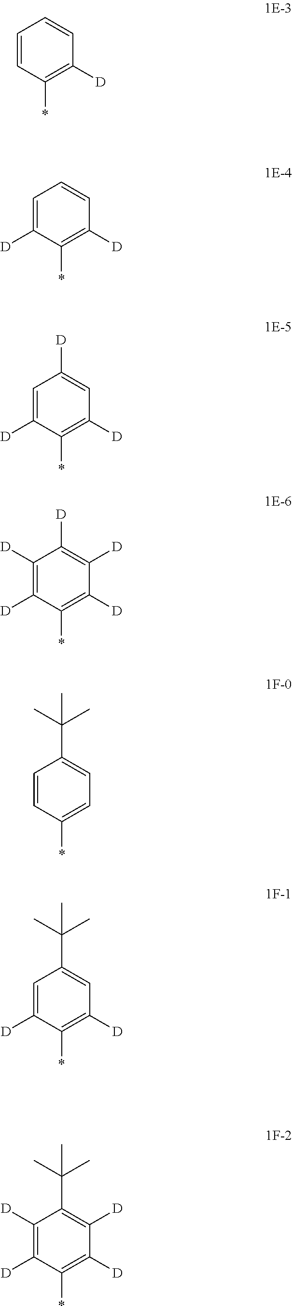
C1=CC(*)=C([D])C=C1.C1=C([D])C(*)=C([D])C=C1.C1=C([D])C(*)=C([D])C=C1[D].C1([D])=C([D])C(*)=C([D])C([D])=C1[D].C1=CC(*)=CC=C1C(C)(C)C.C1=C([D])C(*)=C([D])C=C1C(C)(C)C.C1([D])=C([D])C(*)=C([D])C([D])=C1C(C)(C)C
